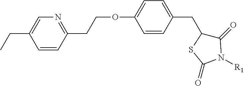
C1=CC(CCOC2=CC=C(CC3C(=O)N([R1])C(=O)S3)C=C2)=NC=C1CC
